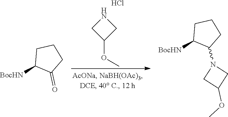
C1([BocHN])C(=O)CCC1.N1CC(OC)C1.Cl.C1([BocHN])C(N2CC(OC)C2)CCC1
